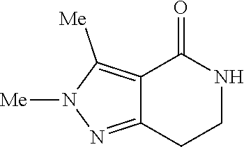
C12=C([Me])N([Me])N=C1CCNC2=O
